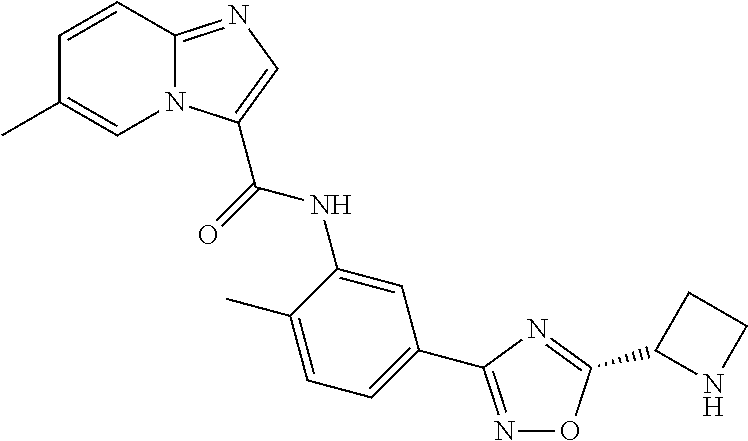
C1=CC2=NC=C(C(NC3=CC(C4=NOC(C5NCC5)=N4)=CC=C3C)=O)N2C=C1C
